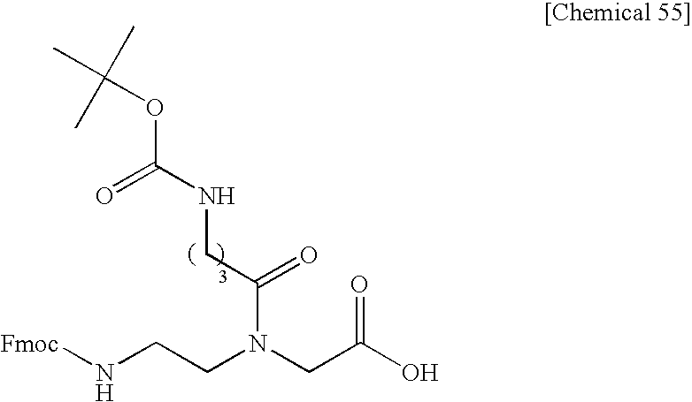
[Fmoc]NCCN(CC(O)=O)C(CNC(OC(C)(C)C)=O)=O
